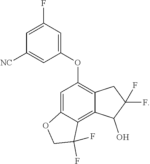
C1=C2C(=C3C(=C1OC1=CC(F)=CC([NC])=C1)CC(F)(F)C3O)C(F)(F)CO2
